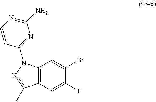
C12=C(C=C(F)C(Br)=C1)C(C)=NN2C1=NC(N)=NC=C1
